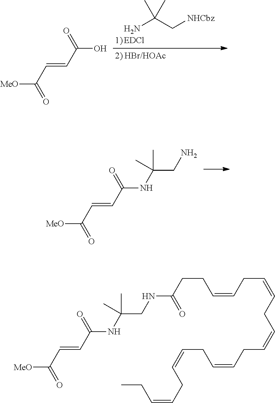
[MeO]C(C=CC(=O)NC(CN)(C)C)=O.[MeO]C(C=CC(=O)O)=O.NC(C[NHCbz])(C)C.[MeO]C(C=CC(=O)NC(CNC(CCC=CCC=CCC=CCC=CCC=CCC=CCC)=O)(C)C)=O
